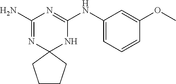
C1(N)=NC2(NC(NC3=CC=CC(OC)=C3)=N1)CCCC2
